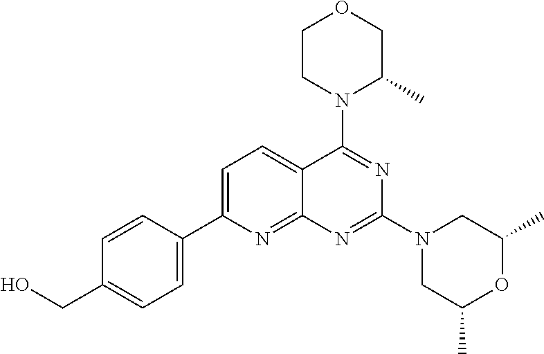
C1=C(C2=CC=C(CO)C=C2)N=C2C(=C1)C(N1C(C)COCC1)=NC(N1CC(C)OC(C)C1)=N2
